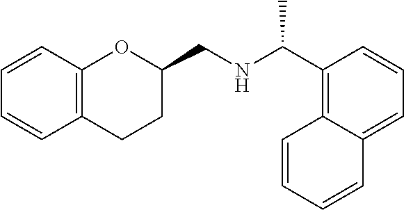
C1=CC2=C(C=C1)CCC(CNC(C1=C3C(=CC=C1)C=CC=C3)C)O2
